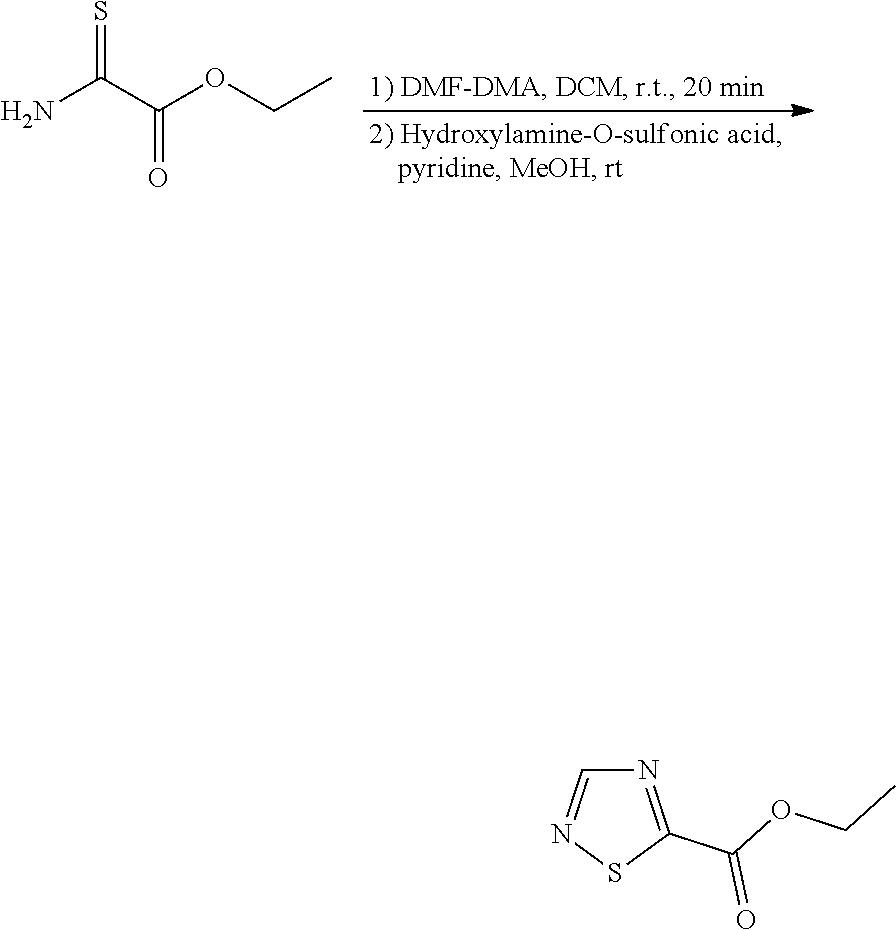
NC(C(OCC)=O)=S.N1=C(C(=O)OCC)SN=C1
